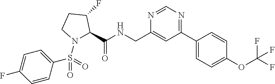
C1=NC(CNC(C2N(S(=O)(=O)C3=CC=C(F)C=C3)CCC2F)=O)=CC(C2=CC=C(OC(F)(F)F)C=C2)=N1
